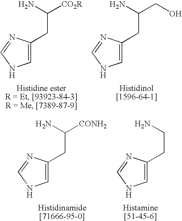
C(CC1=CNC=N1)(N)[CO2R].C(CC1=CNC=N1)(N)CO.C(CC1=CNC=N1)N.C(CC1=CNC=N1)(N)[CONH2]
